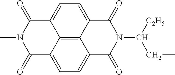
C12=CC=C3C4=C1C(=CC=C4C(=O)N(C([C2H5])CC)C3=O)C(=O)N(C)C2=O
